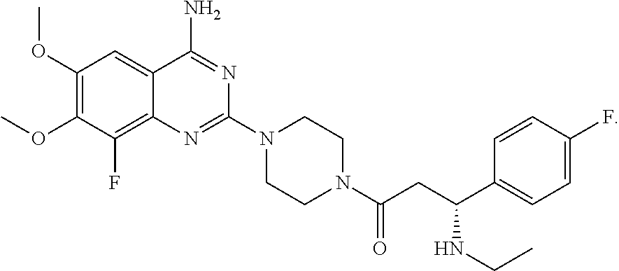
C1(OC)=C(OC)C(F)=C2C(=C1)C(N)=NC(N1CCN(C(CC(C3=CC=C(F)C=C3)NCC)=O)CC1)=N2
